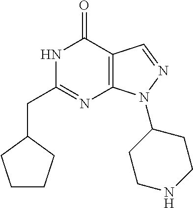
N1C(CC2CCCC2)=NC2=C(C1=O)C=NN2C1CCNCC1
